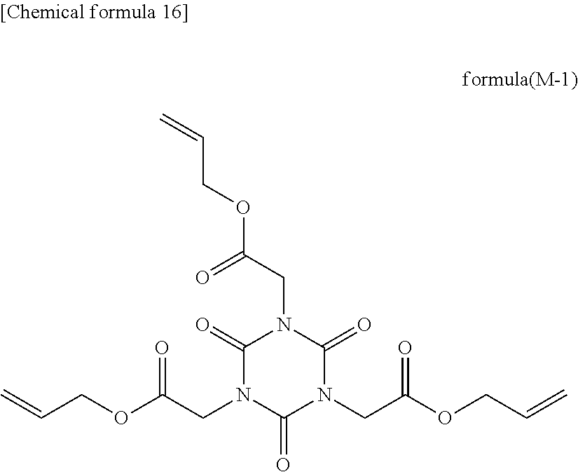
C=CCOC(CN1C(=O)N(CC(OCC=C)=O)C(=O)N(CC(OCC=C)=O)C1=O)=O
